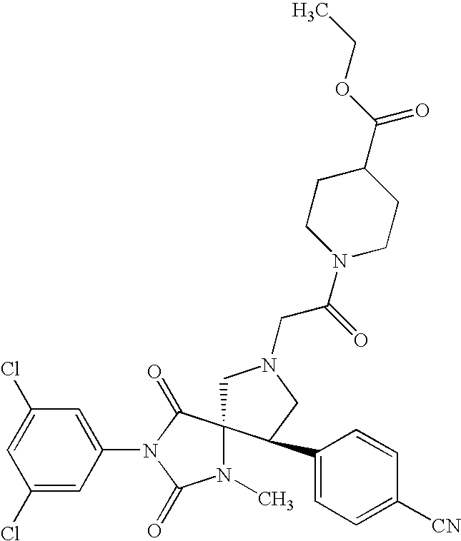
C1(Cl)=CC(N2C(=O)N(C)C3(C2=O)CN(CC(N2CCC(C(OCC)=O)CC2)=O)CC3C2=CC=C([CN])C=C2)=CC(Cl)=C1
